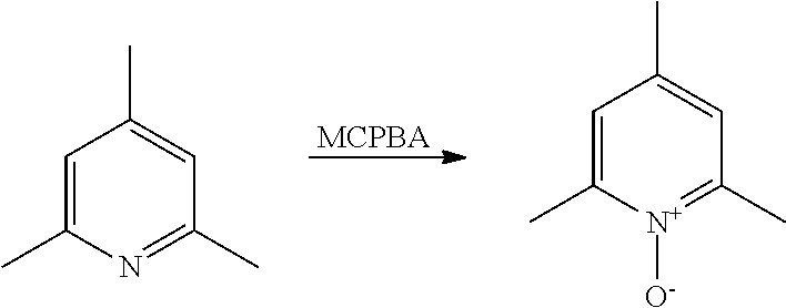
[MCPBA].C1=C(C)N=C(C)C=C1C.C1=C(C)[N+]([O-])=C(C)C=C1C
